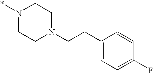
N1(*)CCN(CCC2=CC=C(F)C=C2)CC1
